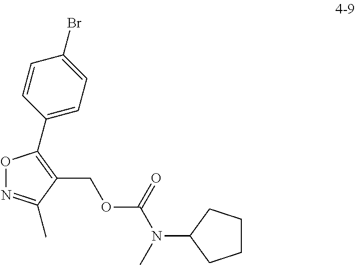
O1N=C(C)C(COC(N(C)C2CCCC2)=O)=C1C1=CC=C(Br)C=C1
